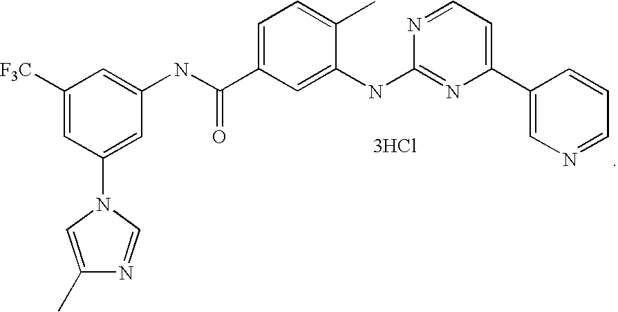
C1([F3C])=CC(N2C=C(C)N=C2)=CC(NC(C2=CC=C(C)C(NC3=NC(C4=CN=CC=C4)=CC=N3)=C2)=O)=C1.[3HCl]
